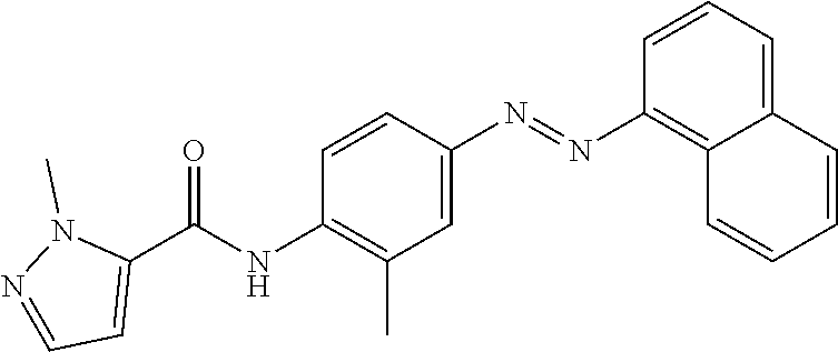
C12=CC=CC(N=NC3=CC(C)=C(NC(C4=CC=NN4C)=O)C=C3)=C1C=CC=C2
